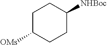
C1C([OMs])CCC([NHBoc])C1
